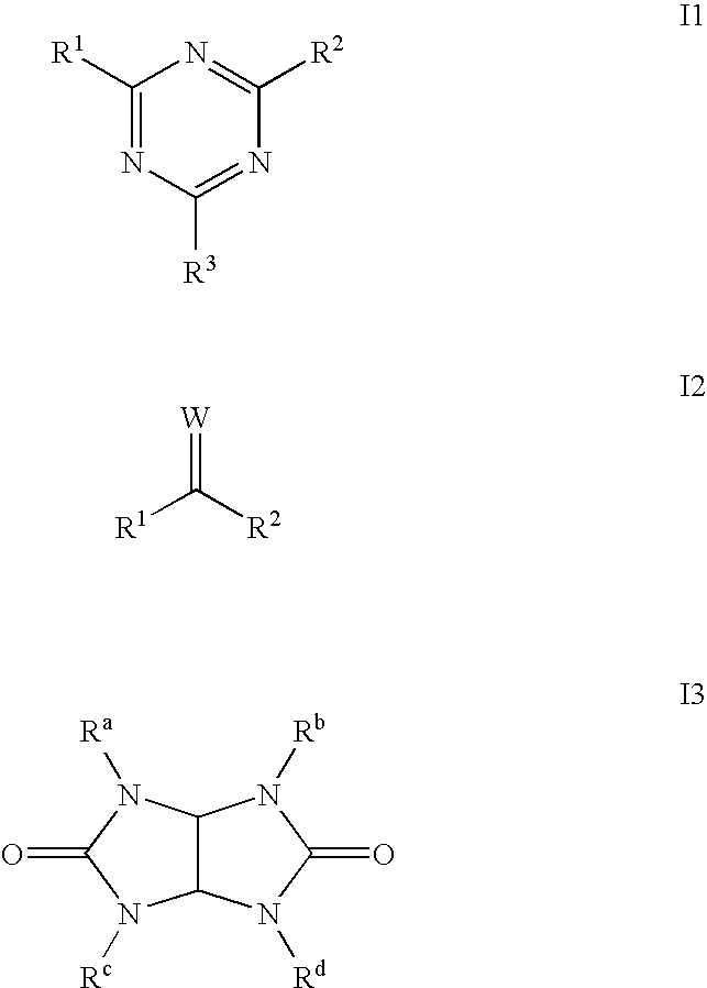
C1([R1])=NC([R3])=NC([R2])=N1.[R1]C([R2])=[W].C12C(N([Rd])C(=O)N1[Rb])N([Rc])C(=O)N2[Ra]
